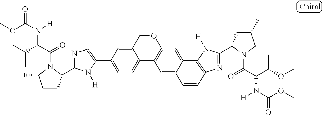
C1=C(C2=CC=C3C(=C2)COC2=C3C=C3C(=C2)C2=C(N=C(C4CC(C)CN4C(=O)C(C(OC)C)N([H])C(OC)=O)N2[H])C=C3)N([H])C(C2CCC(C)N2C(=O)C(C(C)C)N([H])C(OC)=O)=N1
